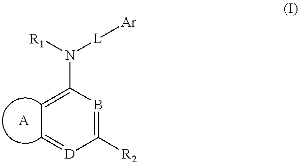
[A].C1=[D]C([R2])=BC(N([R1])[L][Ar])=C1
